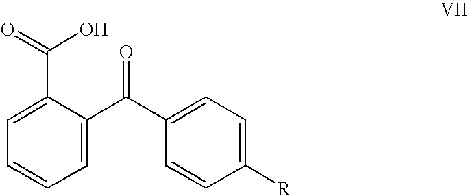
O=C(O)C1=CC=CC=C1C(C1=CC=C([R])C=C1)=O
